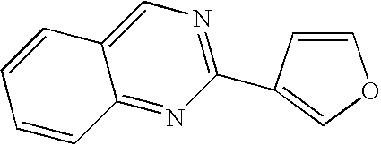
C1(C2=COC=C2)=NC=C2C(=N1)C=CC=C2
